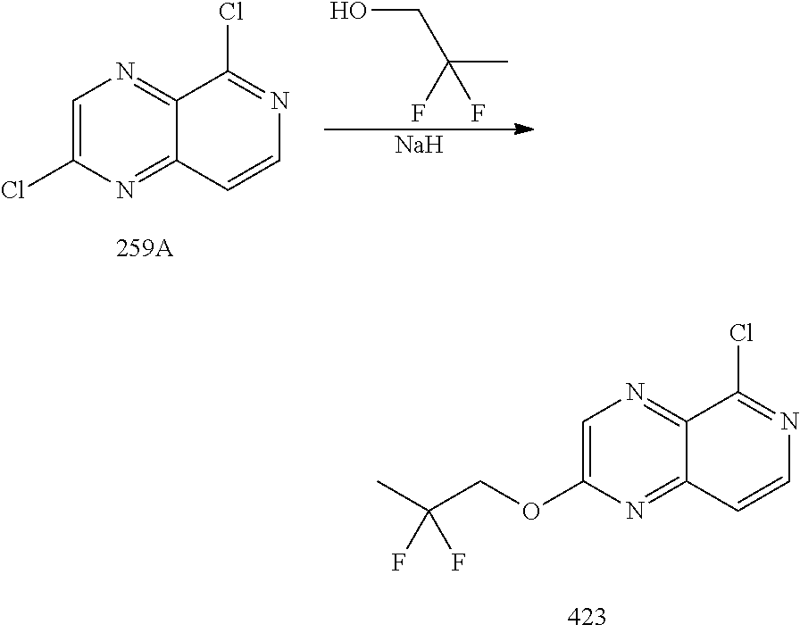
C1=C(Cl)N=C2C(=N1)C(Cl)=NC=C2.OCC(C)(F)F.[Na].C1=C(OCC(C)(F)F)N=C2C(=N1)C(Cl)=NC=C2
